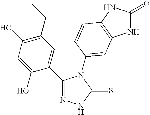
N1=C(C2=CC(CC)=C(O)C=C2O)N(C2=CC3=C(NC(=O)N3)C=C2)C(=S)N1
